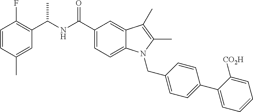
C1=CC(C)=CC(C(NC(C2=CC=C3C(=C2)C(C)=C(C)N3CC2=CC=C(C3=CC=CC=C3[CO2H])C=C2)=O)C)=C1F
